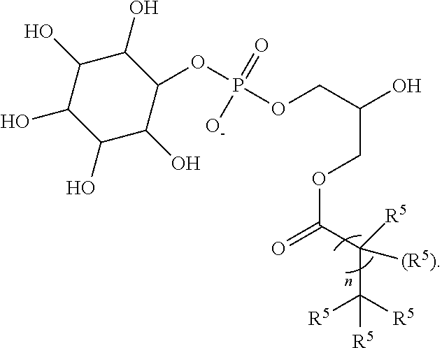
OC(COP(OC1C(O)C(O)C(O)C(O)C1O)(=O)[O-])COC(C(C([R5])([R5])[R5])([(R5)])[R5])=O
